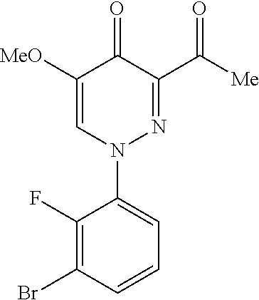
C1([MeO])=CN(C2=CC=CC(Br)=C2F)N=C(C([Me])=O)C1=O
